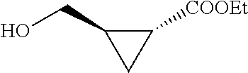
C1(CO)CC1[COOEt]
